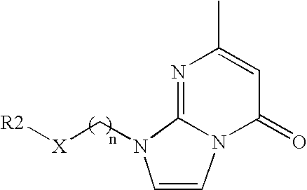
C1=CN2C(=NC(C)=CC2=O)N1C[X][R2]
